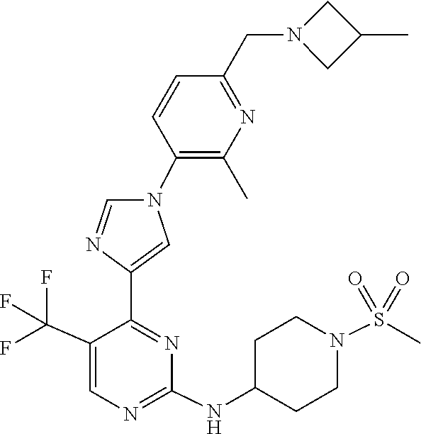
C1(NC2CCN(S(=O)(=O)C)CC2)=NC=C(C(F)(F)F)C(C2=CN(C3=C(C)N=C(CN4CC(C)C4)C=C3)C=N2)=N1
